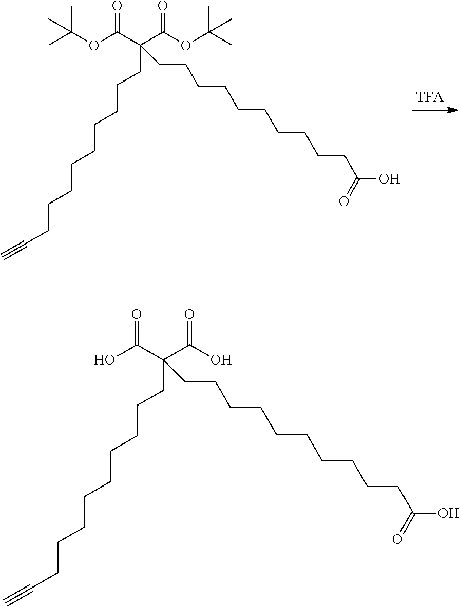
O=C(C(C(OC(C)(C)C)=O)(CCCCCCCCCC#C)CCCCCCCCCCC(O)=O)OC(C)(C)C.O=C(C(C(O)=O)(CCCCCCCCCC#C)CCCCCCCCCCC(O)=O)O
